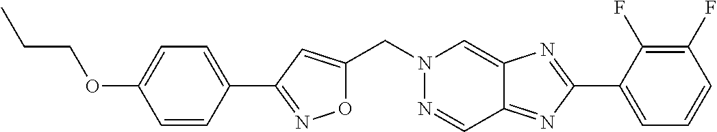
C1=CC(C2=NOC(CN3N=CC4=NC(C5=CC=CC(F)=C5F)=NC4=C3)=C2)=CC=C1OCCC
